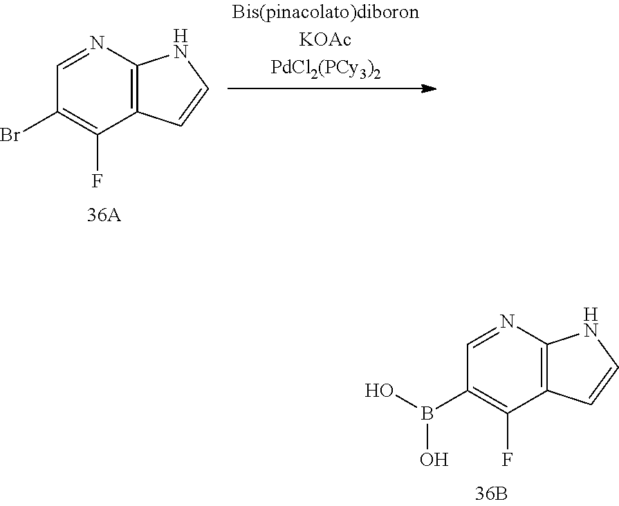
C1=NC2=C(C(F)=C1B(O)O)C=CN2.C1=NC2=C(C(F)=C1Br)C=CN2
